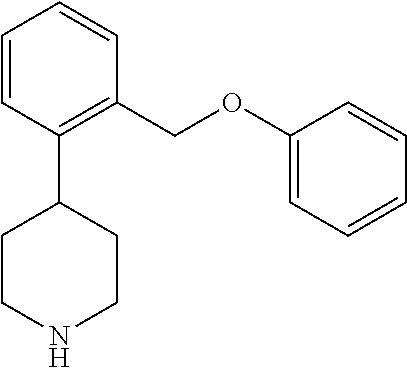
C1(C2CCNCC2)=C(COC2=CC=CC=C2)C=CC=C1
